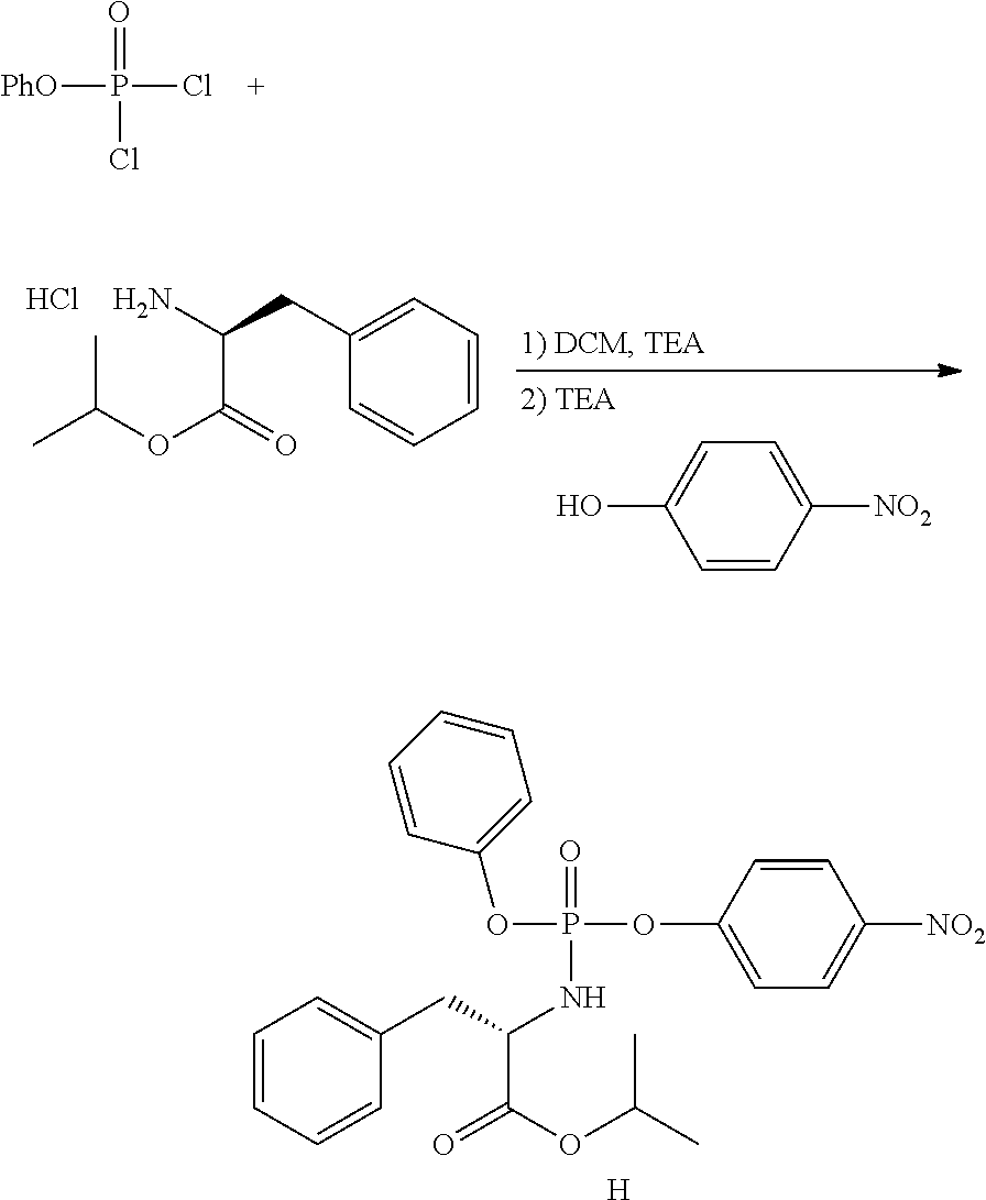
[PhO]P(Cl)(=O)Cl.OC1=CC=C([NO2])C=C1.C1=CC=C(CC(N)C(OC(C)C)=O)C=C1.Cl.O(P(=O)(OC1=CC=C([NO2])C=C1)NC(CC1=CC=CC=C1)C(OC(C)C)=O)C1=CC=CC=C1.[H]
